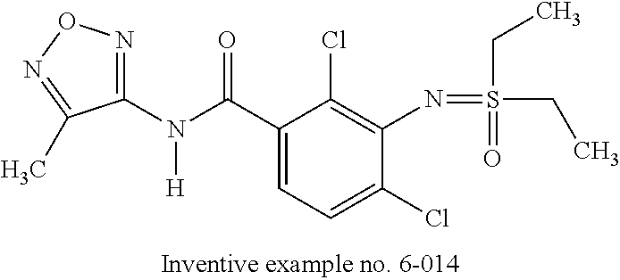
C1(N(C(C2=CC=C(Cl)C(N=S(CC)(CC)=O)=C2Cl)=O)[H])=NON=C1C
